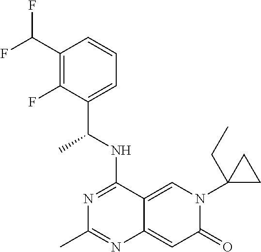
C1(C(F)F)=C(F)C(C(NC2=NC(C)=NC3=CC(=O)N(C4(CC)CC4)C=C23)C)=CC=C1
